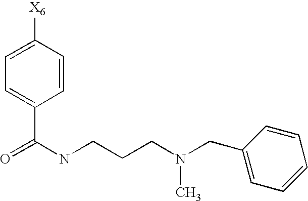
C1=CC([X6])=CC=C1C(NCCCN(CC1=CC=CC=C1)C)=O
